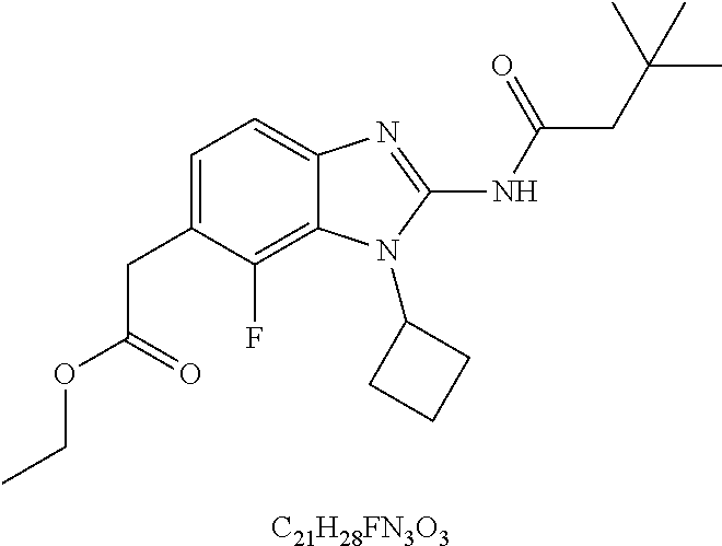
C1=C(CC(OCC)=O)C(F)=C2C(=C1)N=C(NC(=O)CC(C)(C)C)N2C1CCC1.[C21H28FN3O3]
